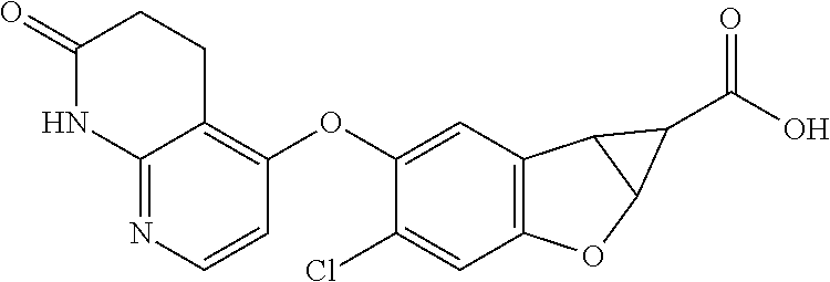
C12=NC=CC(OC3=CC4=C(C=C3Cl)OC3C4C3C(O)=O)=C1CCC(=O)N2
